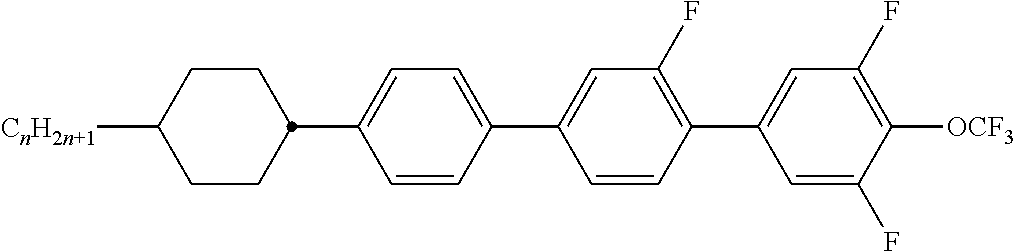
C1=C(F)C([OCF3])=C(F)C=C1C1=C(F)C=C(C2=CC=C(C3CCC([CnH2n+1])CC3)C=C2)C=C1
